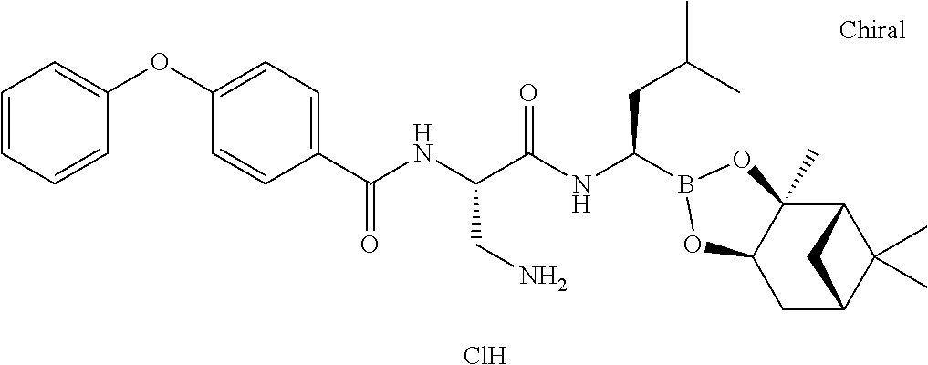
C(NC(C(NC(C1=CC=C(OC2=CC=CC=C2)C=C1)=O)CN)=O)(CC(C)C)B1OC2(C)C3C(C)(C)C(CC2O1)C3.Cl
